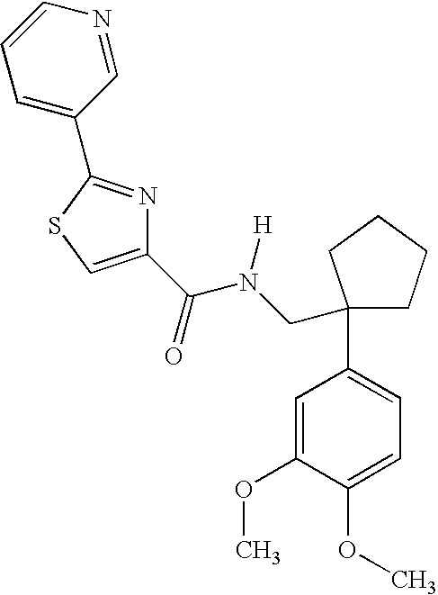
C1(C(=O)N(CC2(C3=CC=C(OC)C(OC)=C3)CCCC2)[H])=CSC(C2=CC=CN=C2)=N1
